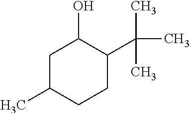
C1C(C)CCC(C(C)(C)C)C1O
